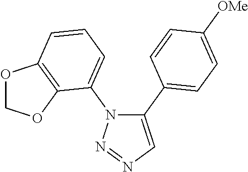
C1(C2=CC=C([OMe])C=C2)=CN=NN1C1=CC=CC2=C1OCO2
